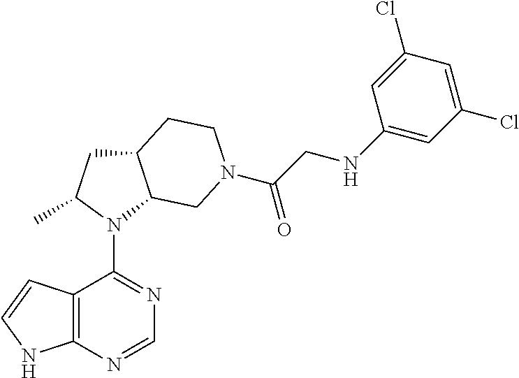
N1(C2=NC=NC3=C2C=CN3)C2C(CC1C)CCN(C(CNC1=CC(Cl)=CC(Cl)=C1)=O)C2
